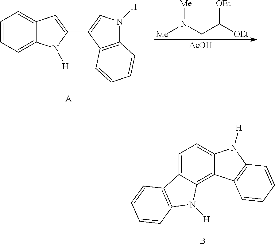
C1=CC=C2C(=C1)C=C(C1=CN([H])C3=C1C=CC=C3)N2[H].[A].[Me]N(CC([OEt])[OEt])[Me].[AcOH].C1=C2C(=C3C(=C1)N([H])C1=C3C=CC=C1)N([H])C1=C2C=CC=C1.B
